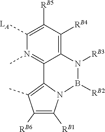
[RB2]B1N2C([RB1])=C([RB6])C(C)=C2C2=N(C)C([LA])=C([RB5])C([RB4])=C2N1[RB3]
